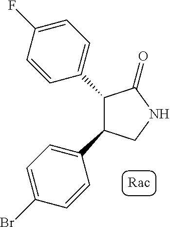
C1(C2=CC=C(F)C=C2)C(C2=CC=C(Br)C=C2)CNC1=O
